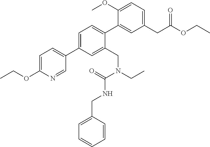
C1(OC)=CC=C(CC(OCC)=O)C=C1C1=CC=C(C2=CC=C(OCC)N=C2)C=C1CN(CC)C(NCC1=CC=CC=C1)=O
